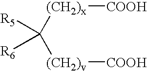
[(CH2)x]([COOH])C([(CH2)v][COOH])([R5])[R6]
